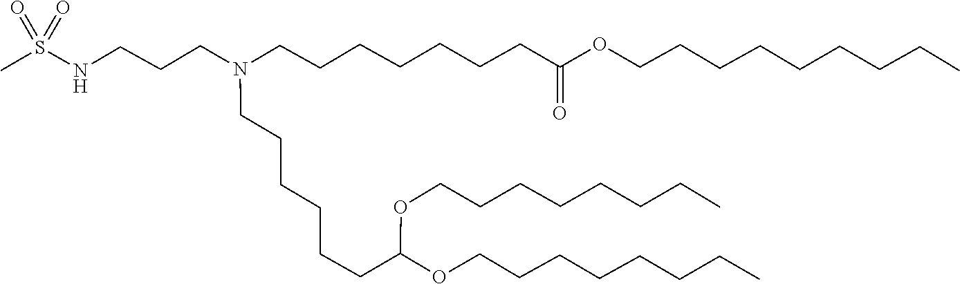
C(CCC)CCCCOC(CCCCCCN(CCCCCCCC(OCCCCCCCCC)=O)CCCNS(=O)(=O)C)OCCCCCCCC
